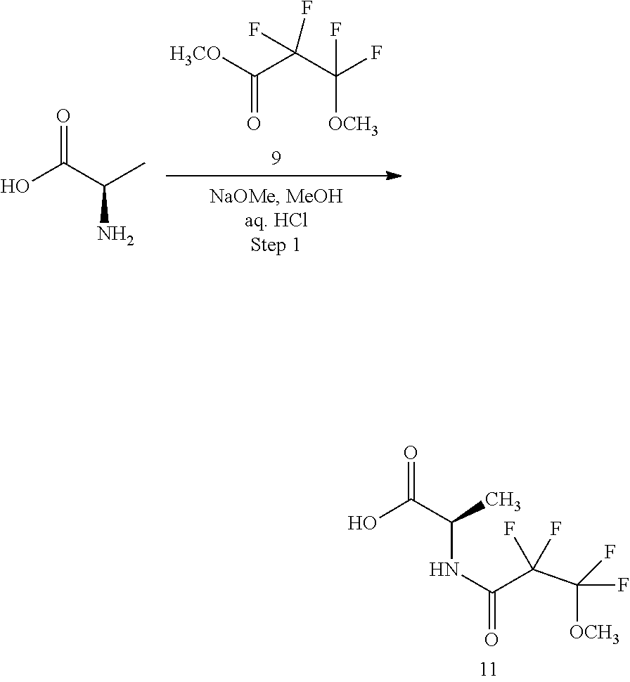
C(C(C(F)(F)[OCH3])(F)F)(=O)[H3CO].C(C(N)C)(O)=O.OC(C(C)NC(=O)C(F)(F)C(F)(F)[OCH3])=O
